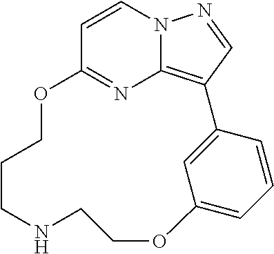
C1=CC2=NC3=C(C=NN13)C1=CC(=CC=C1)OCCNCCCO2
